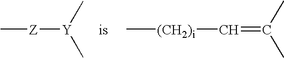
[Z]([Y](C)C)C.C[(CH2)i]C=C(C)C
